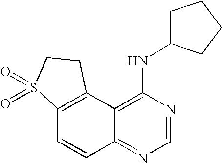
C12=C(C3=C(NC4CCCC4)N=CN=C3C=C1)CCS2(=O)=O
